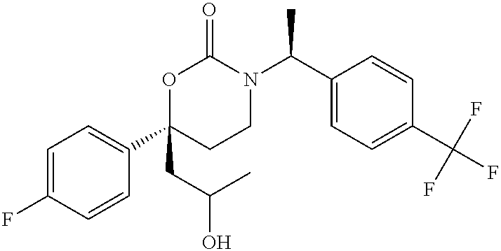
C1=C(F)C=CC(C2(CC(O)C)CCN(C(C3=CC=C(C(F)(F)F)C=C3)C)C(=O)O2)=C1
